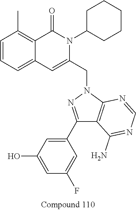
C1=CC=C2C(=C1C)C(=O)N(C1CCCCC1)C(CN1N=C(C3=CC(O)=CC(F)=C3)C3=C1N=CN=C3N)=C2
